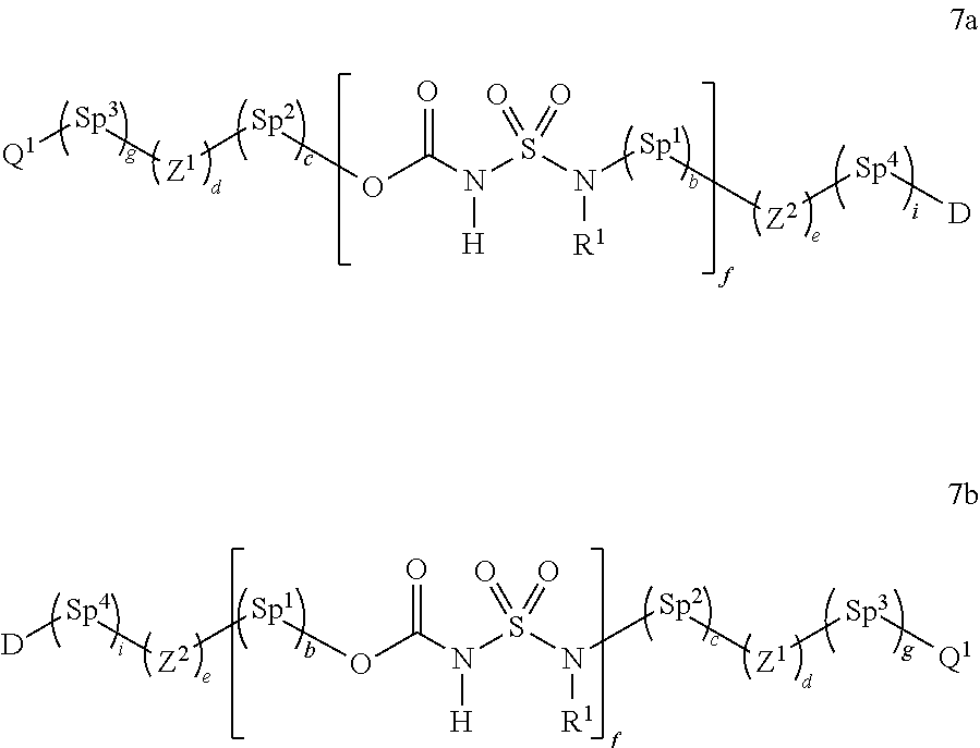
[Q1][Sp3][Z1][Sp2]OC(=O)N(S(N([R1])[Sp1][Z2][Sp4][D])(=O)=O)[H].[D][Sp4][Z2][Sp1]OC(=O)N(S(N([R1])[Sp2][Z1][Sp3][Q1])(=O)=O)[H]
